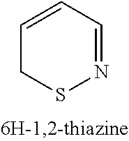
C1=CC=NSC1
